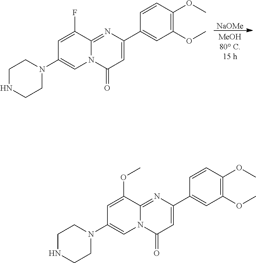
[NaOMe].C1(OC)=C(OC)C=CC(C2=CC(=O)N3C(=N2)C(F)=CC(N2CCNCC2)=C3)=C1.C1(OC)=C(OC)C=CC(C2=CC(=O)N3C(=N2)C(OC)=CC(N2CCNCC2)=C3)=C1
